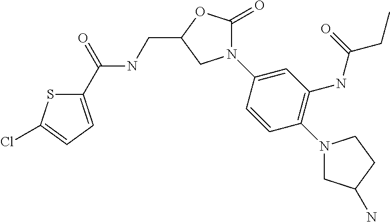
C1(C(=O)NCC2OC(=O)N(C3=CC(NC(CC)=O)=C(N4CC(N)CC4)C=C3)C2)=CC=C(Cl)S1
